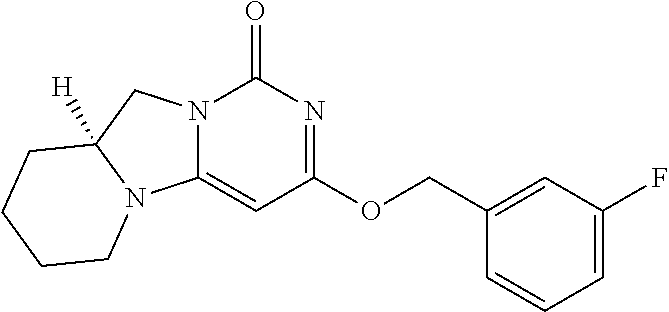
C1(COC2=NC(=O)N3C(=C2)N2C([H])(C3)CCCC2)=CC(F)=CC=C1
